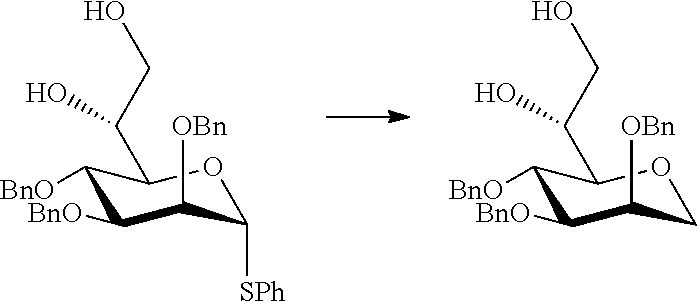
C1([BnO])C([BnO])C([OBn])C([SPh])OC1C(CO)O.C1([OBn])COC(C(CO)O)C([BnO])C1[BnO]
